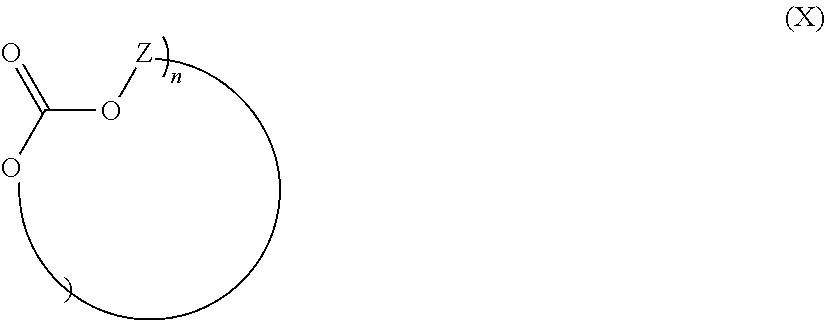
C(O[Z])(O)=O
